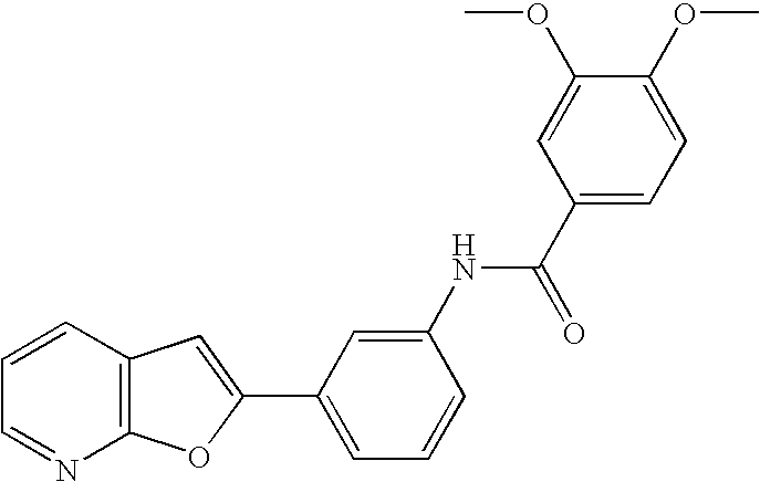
C1=CC2=C(N=C1)OC(C1=CC=CC(NC(C3=CC=C(OC)C(OC)=C3)=O)=C1)=C2
